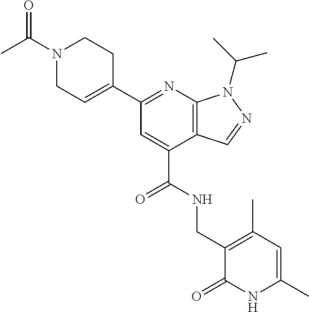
N1=C(C2=CCN(C(=O)C)CC2)C=C(C(NCC2=C(C)C=C(C)NC2=O)=O)C2=C1N(C(C)C)N=C2
